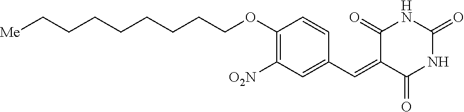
C(CCCOC1=C([O2N])C=C(C=C2C(=O)NC(=O)NC2=O)C=C1)CCCC[Me]
